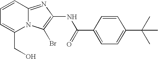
C1=CC2=NC(NC(=O)C3=CC=C(C(C)(C)C)C=C3)=C(Br)N2C(CO)=C1
